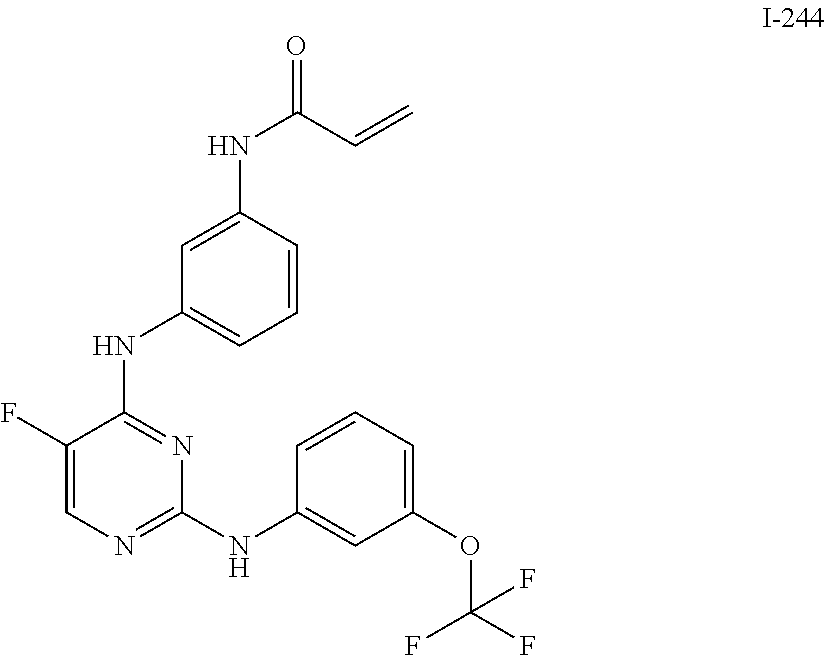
C1(NC(C=C)=O)=CC(NC2=NC(NC3=CC(OC(F)(F)F)=CC=C3)=NC=C2F)=CC=C1
